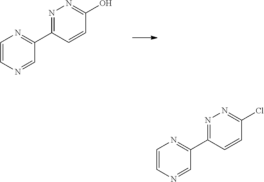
C1=CN=CC(C2=NN=C(O)C=C2)=N1.C1=CN=CC(C2=NN=C(Cl)C=C2)=N1
